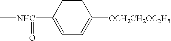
C[NHC](C1=CC=C([OCH2CH2OC2H5])C=C1)=O
